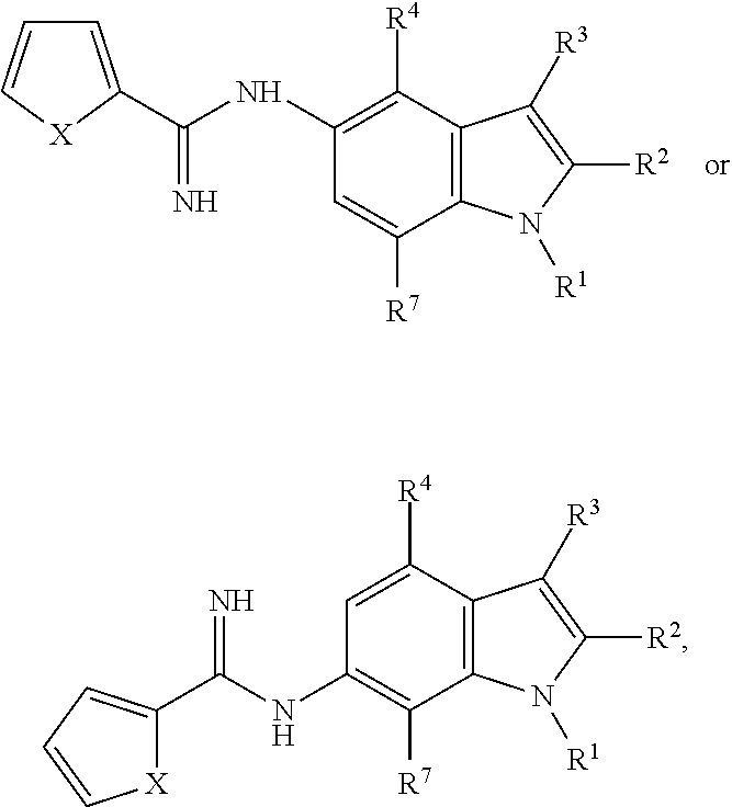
C1=C(C(NC2=C([R4])C3=C(C([R7])=C2)N([R1])C([R2])=C3[R3])=N)[X]C=C1.C1=C([R4])C2=C(C([R7])=C1NC(=N)C1=CC=C[X]1)N([R1])C([R2])=C2[R3]
